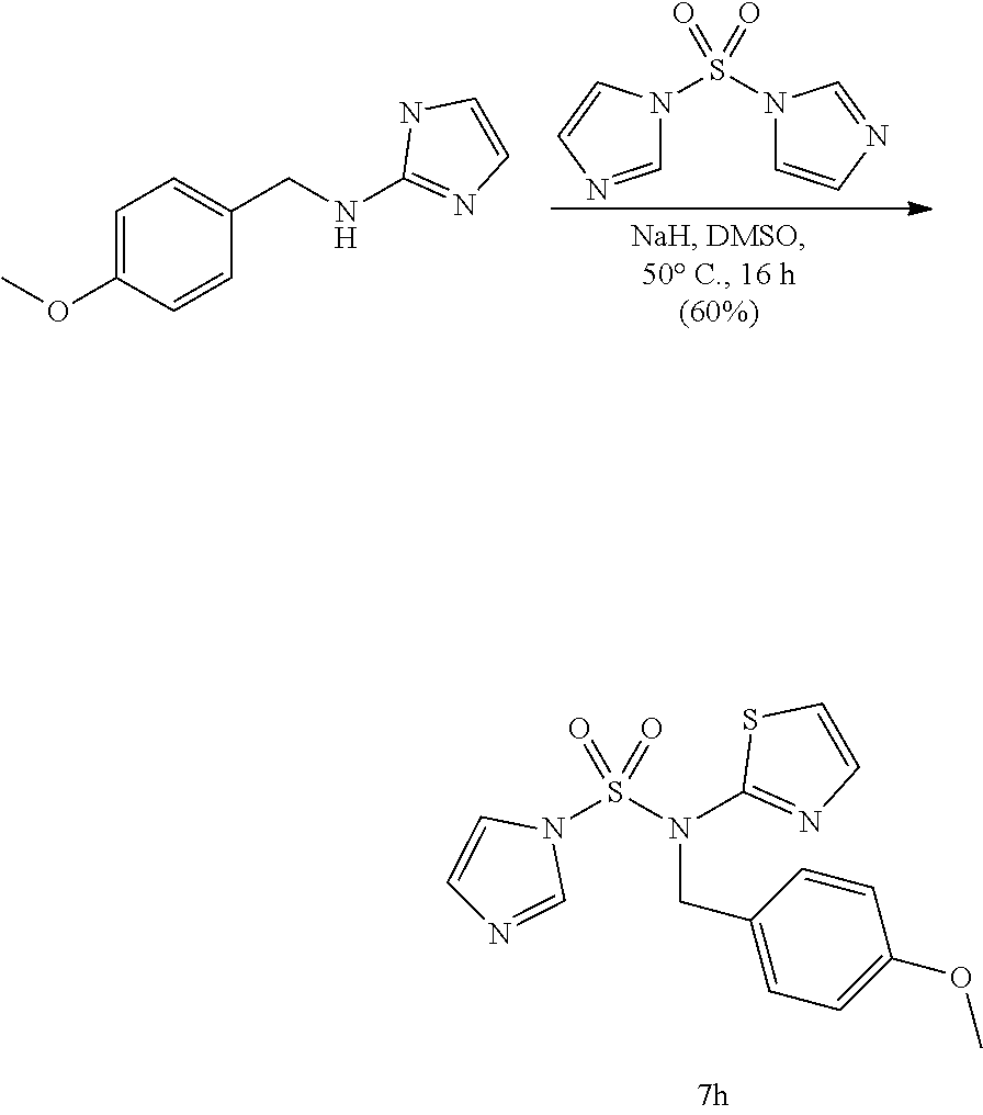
S(N(C1=NC=CS1)CC1=CC=C(OC)C=C1)(=O)(=O)N1C=CN=C1.N1(S(N2C=CN=C2)(=O)=O)C=NC=C1.C(NC1=NC=CN1)C1=CC=C(OC)C=C1
